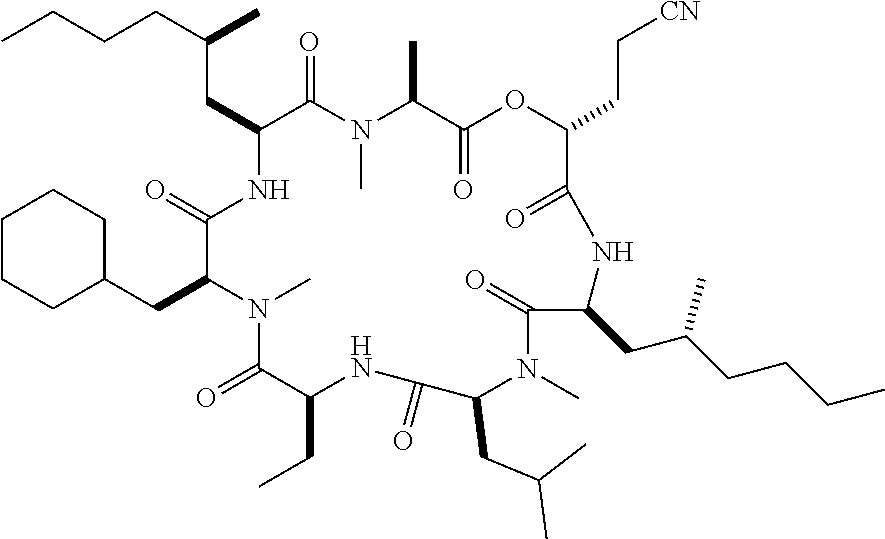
CCCCC(C)CC1NC(=O)C(CC2CCCCC2)N(C)C(=O)C(CC)NC(=O)C(CC(C)C)N(C)C(=O)C(CC(CCCC)C)NC(=O)C(CC[CN])OC(=O)C(C)N(C)C1=O
